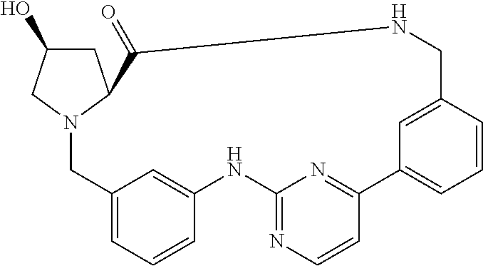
C1C(O)CN2C1C(=O)NCC1=CC(=CC=C1)C1=NC(=NC=C1)NC1=CC(=CC=C1)C2
